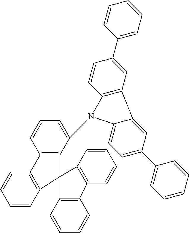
C12=C(C(N3C4=C(C=C(C5=CC=CC=C5)C=C4)C4=CC(C5=CC=CC=C5)=CC=C34)=CC=C1)C1(C3=C2C=CC=C3)C2=C(C=CC=C2)C2=C1C=CC=C2
